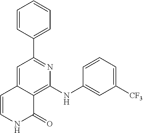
C1=CC(C2=NC(NC3=CC([CF3])=CC=C3)=C3C(=C2)C=CNC3=O)=CC=C1
